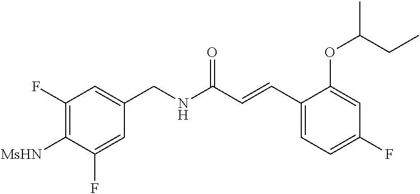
C1(F)=C([MsHN])C(F)=CC(CNC(C=CC2=CC=C(F)C=C2OC(C)CC)=O)=C1
